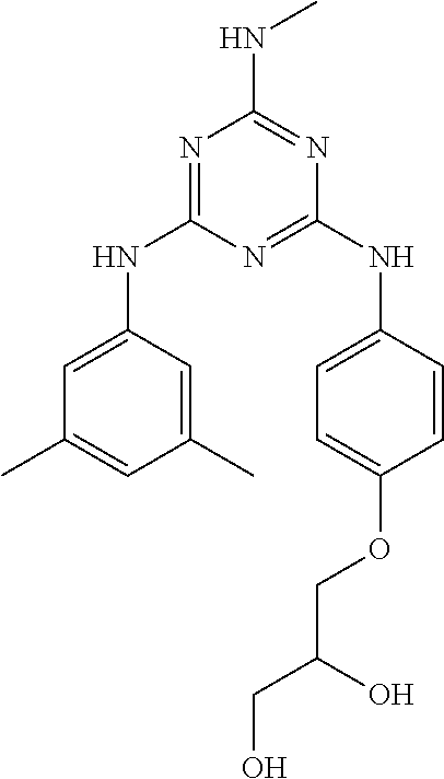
N1=C(NC2=CC(C)=CC(C)=C2)N=C(NC2=CC=C(OCC(CO)O)C=C2)N=C1NC
